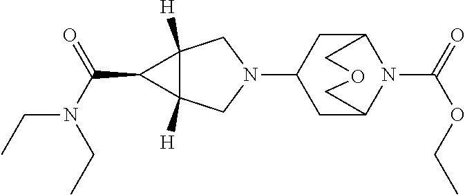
N1(C2CC3N(C(=O)OCC)C(C2)COC3)CC2([H])C([H])(C1)C2C(N(CC)CC)=O
